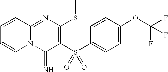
C1=CC2=NC(SC)=C(S(C3=CC=C(OC(F)(F)F)C=C3)(=O)=O)C(=N)N2C=C1
